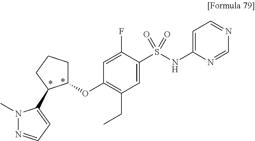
C1(OC2=C(CC)C=C(S(=O)(=O)NC3=CC=NC=N3)C(F)=C2)CCCC1C1=CC=NN1C
